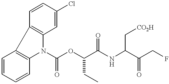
C1=CC=CC2=C1C1=C(N2C(OC(C(NC(C(CF)=O)C[CO2H])=O)CC)=O)C=C(Cl)C=C1
